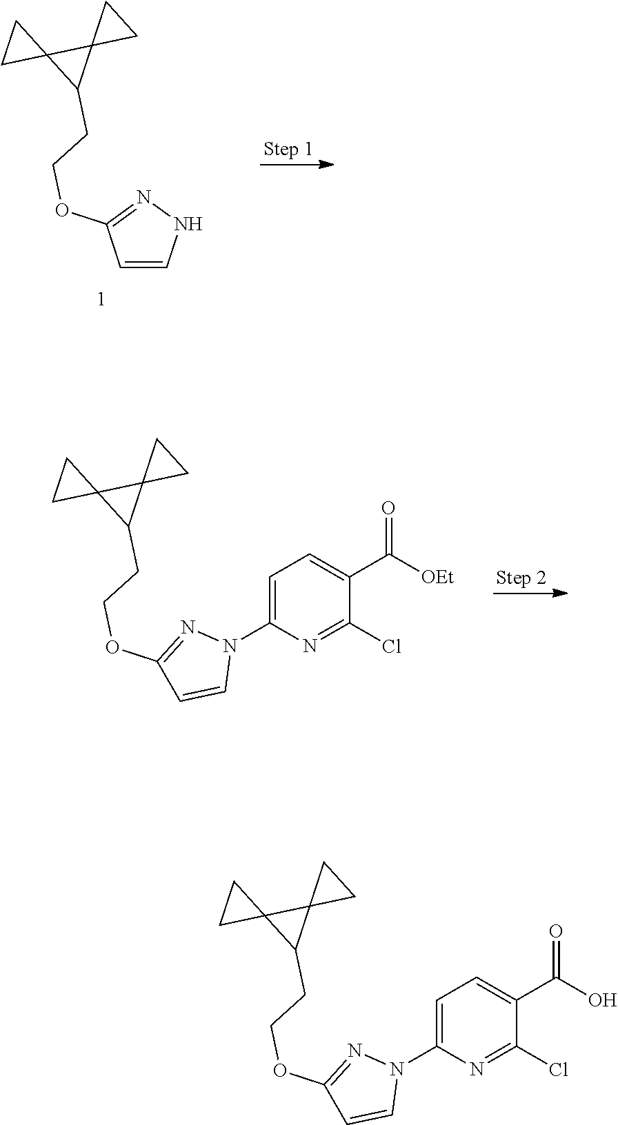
C1=CNN=C1OCCC1C2(C13CC3)CC2.O(CCC1C2(C13CC3)CC2)C1=NN(C2=CC=C(C(=O)[OEt])C(Cl)=N2)C=C1.O(CCC1C2(C13CC3)CC2)C1=NN(C2=CC=C(C(=O)O)C(Cl)=N2)C=C1
